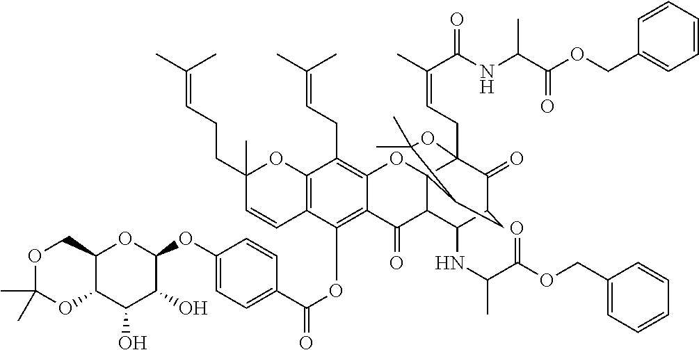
C12C(COC(C)(C)O1)OC(OC1=CC=C(C(OC3=C4C(=C(CC=C(C)C)C5=C3C=CC(C)(CCC=C(C)C)O5)OC35C(C4=O)C(NC(C)C(OCC4=CC=CC=C4)=O)C4C(=O)C3(CC=C(C)C(=O)NC(C(OCC3=CC=CC=C3)=O)C)OC(C)(C)C5C4)=O)C=C1)C(O)C2O
